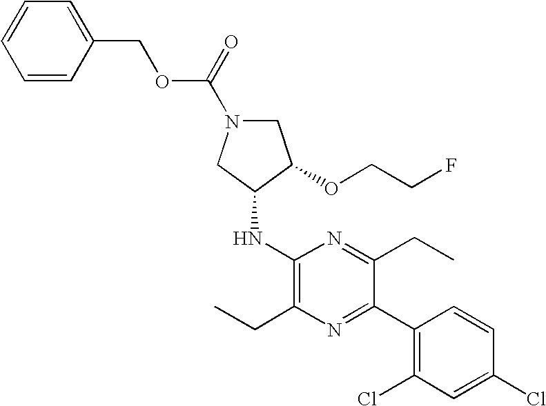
C1(NC2C(OCCF)CN(C(OCC3=CC=CC=C3)=O)C2)=C(CC)N=C(C2=C(Cl)C=C(Cl)C=C2)C(CC)=N1
